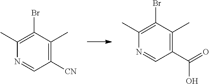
C1(Br)=C(C)N=CC([CN])=C1C.C1(Br)=C(C)N=CC(C(=O)O)=C1C
